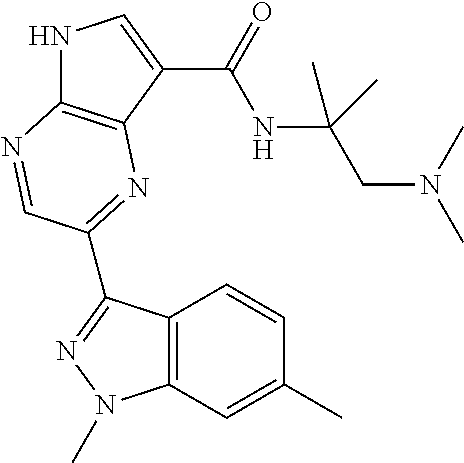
N1C2=C(C(C(=O)NC(CN(C)C)(C)C)=C1)N=C(C1=NN(C)C3=C1C=CC(C)=C3)C=N2
